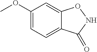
C1(OC)=CC=C2C(=C1)ONC2=O
